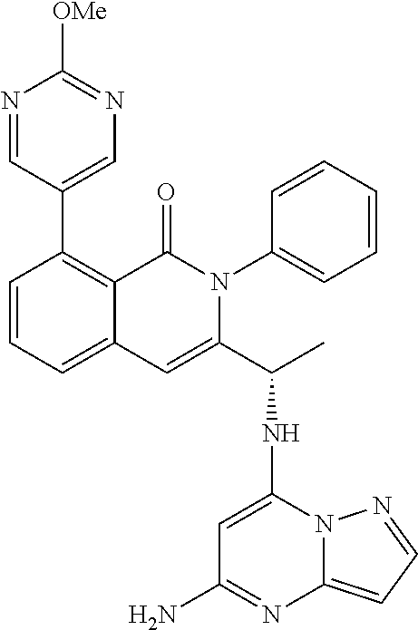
C12=CC=CC(C3=CN=C([OMe])N=C3)=C1C(=O)N(C1=CC=CC=C1)C(C(NC1=CC(N)=NC3=CC=NN13)C)=C2
